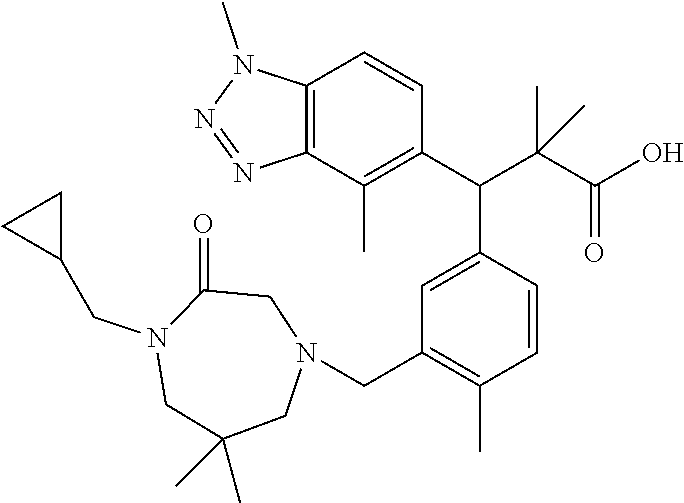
N1(CC2CC2)CC(C)(C)CN(CC2=C(C)C=CC(C(C(C(=O)O)(C)C)C3=C(C)C4=C(C=C3)N(C)N=N4)=C2)CC1=O
